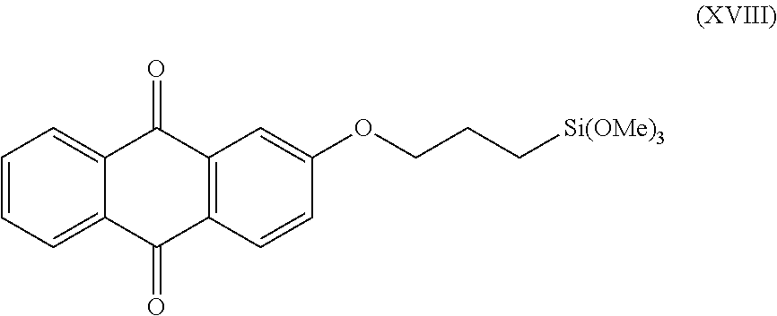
C12=CC=CC=C1C(=O)C1=C(C2=O)C=C(OCCC[Si(OMe)3])C=C1
